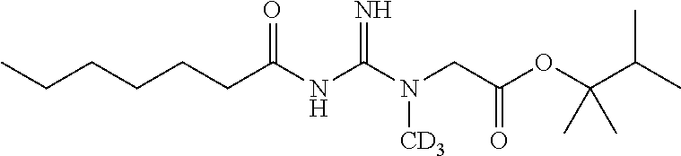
C(CCCCC(NC(N(CC(OC(C(C)C)(C)C)=O)[CD3])=N)=O)C
